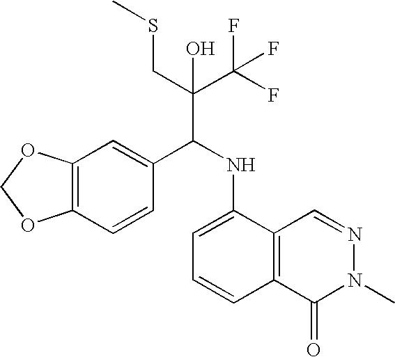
C12=C(C=CC(C(NC3=CC=CC4=C3C=NN(C)C4=O)C(C(F)(F)F)(CSC)O)=C1)OCO2
